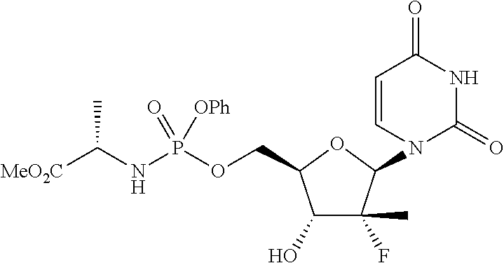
C1(O)C(F)(C)C(N2C=CC(=O)NC2=O)OC1COP(NC([MeO2C])C)(=O)[OPh]
